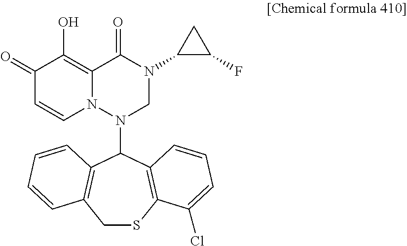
C1SC2=C(C(N3N4C(=C(O)C(=O)C=C4)C(=O)N(C4C(F)C4)C3)C3=C1C=CC=C3)C=CC=C2Cl
